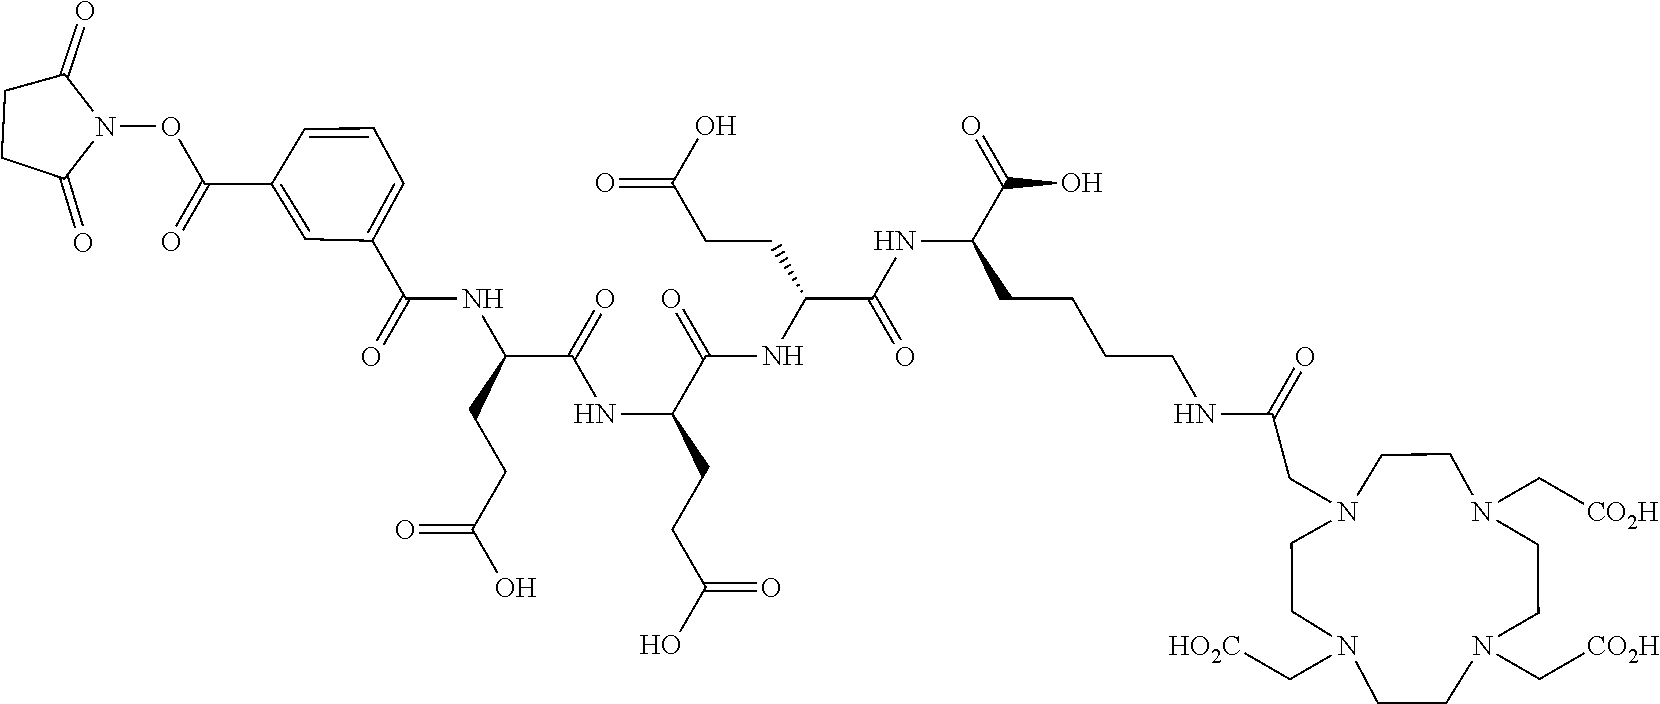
C1CC(=O)N(OC(C2=CC(C(NC(CCC(=O)O)C(=O)NC(CCC(O)=O)C(NC(CCC(=O)O)C(NC(CCCCNC(=O)CN3CCN(C[CO2H])CCN(C[CO2H])CCN(C[HO2C])CC3)C(=O)O)=O)=O)=O)=CC=C2)=O)C1=O
